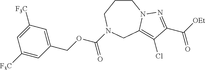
C1CCN(C(OCC2=CC([F3C])=CC([F3C])=C2)=O)CC2=C(Cl)C(C([OEt])=O)=NN12
